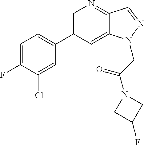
C1=C(C2=CC=C(F)C(Cl)=C2)C=C2C(=N1)C=NN2CC(=O)N1CC(F)C1
